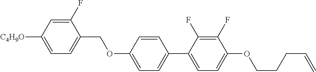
C1(F)=CC([C4H9O])=CC=C1COC1=CC=C(C2=CC=C(OCCCC=C)C(F)=C2F)C=C1
